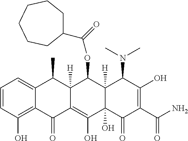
C1=CC(O)=C2C(=C1)C(C)C1([H])C(=C(O)C3(O)C([H])(C1OC(=O)C1CCCCCC1)C(N(C)C)C(O)=C(C(N)=O)C3=O)C2=O
